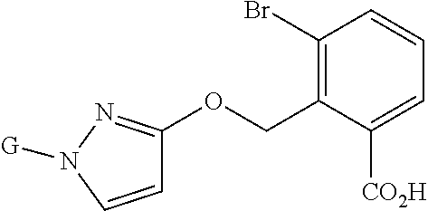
C1=CN([G])N=C1OCC1=C(Br)C=CC=C1[CO2H]
